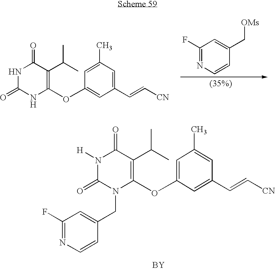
N1([H])C(=O)N(CC2=CC(F)=NC=C2)C(OC2=CC(C)=CC(C=C[CN])=C2)=C(C(C)C)C1=O.[BY].N1C(=O)NC(OC2=CC(C=C[CN])=CC(C)=C2)=C(C(C)C)C1=O.C1(F)=NC=CC(C[OMs])=C1
